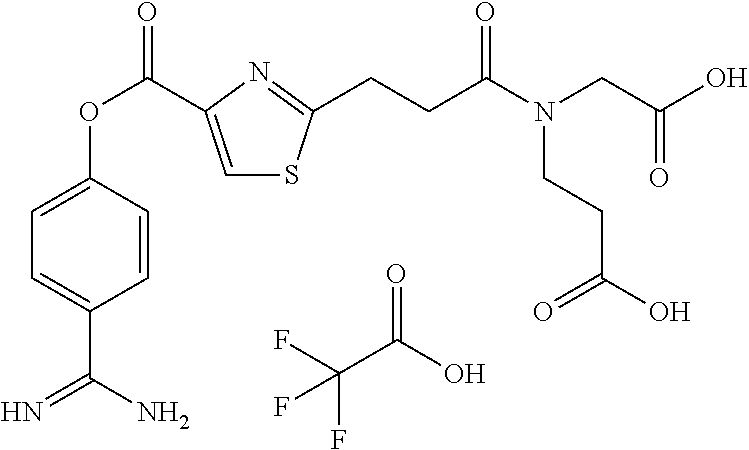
FC(C(O)=O)(F)F.C1=C(C(OC2=CC=C(C(N)=N)C=C2)=O)N=C(CCC(N(CC(O)=O)CCC(O)=O)=O)S1
